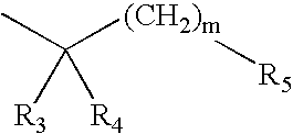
C([R3])([R4])(C)[(CH2)m][R5]
